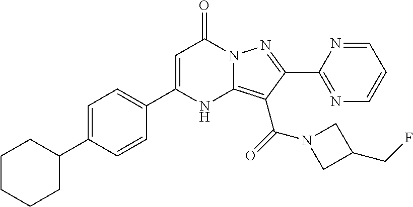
C1=C(C2=CC=C(C3CCCCC3)C=C2)NC2=C(C(N3CC(CF)C3)=O)C(C3=NC=CC=N3)=NN2C1=O
